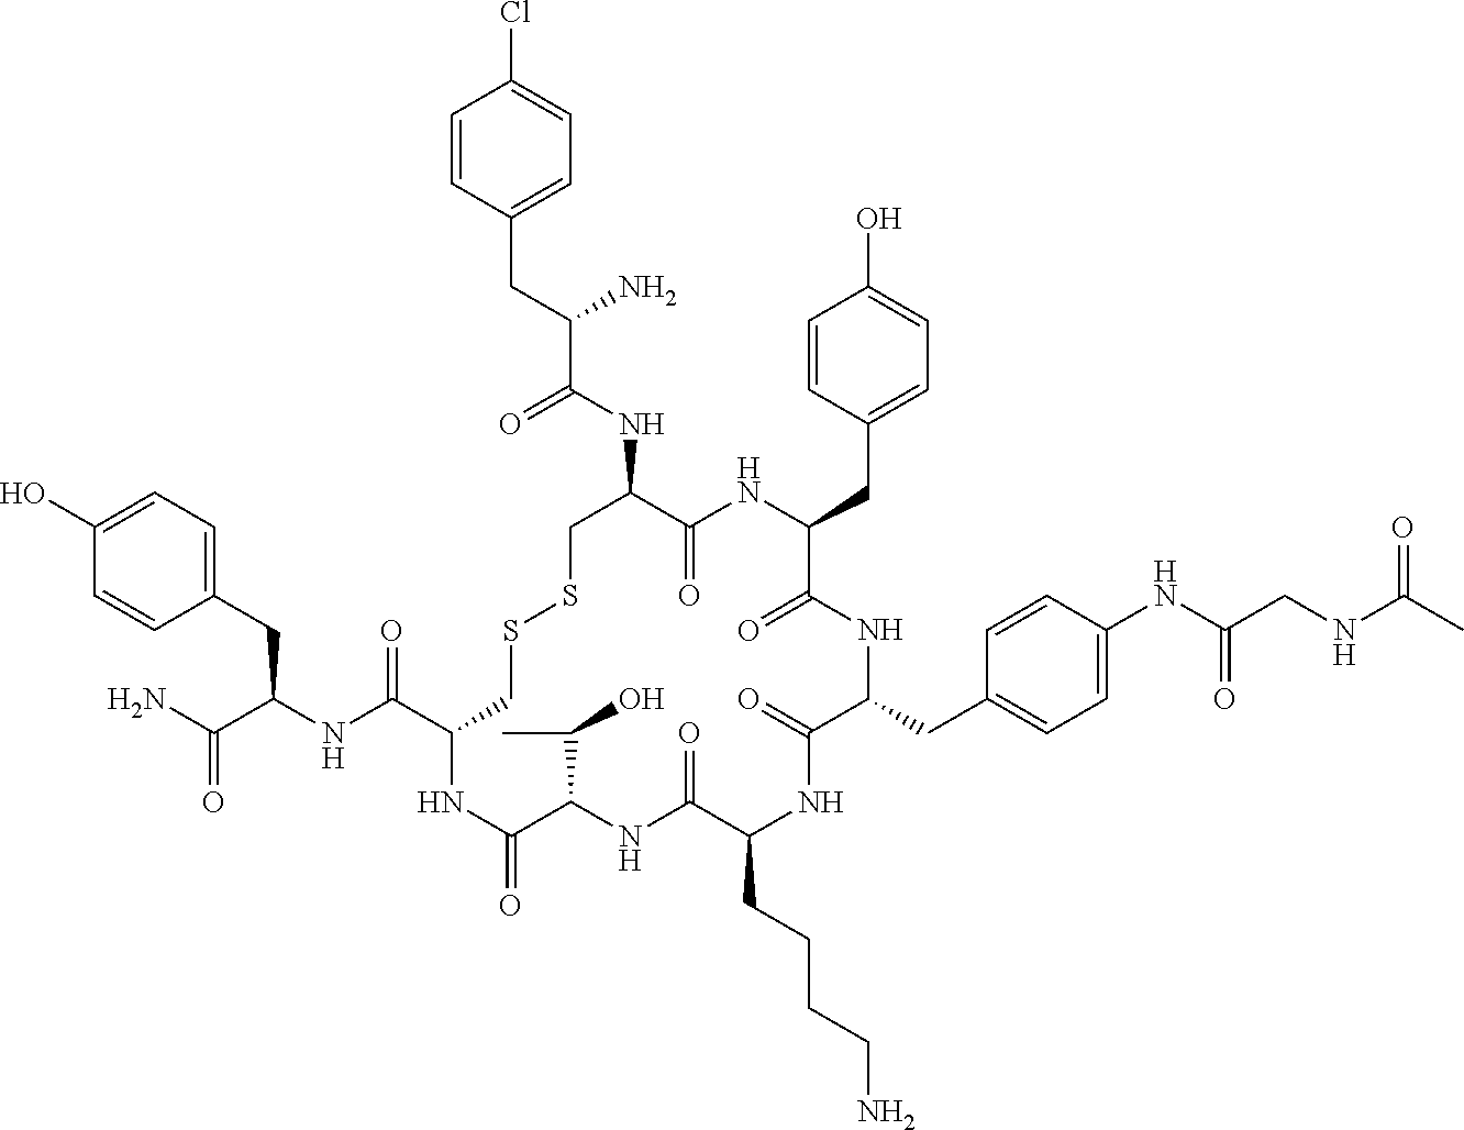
C1=C(O)C=CC(CC(NC(C2CSSCC(NC(C(CC3=CC=C(Cl)C=C3)N)=O)C(=O)NC(CC3=CC=C(O)C=C3)C(=O)NC(CC3=CC=C(NC(CNC(C)=O)=O)C=C3)C(=O)NC(CCCCN)C(=O)NC(C(C)O)C(=O)N2)=O)C(N)=O)=C1
